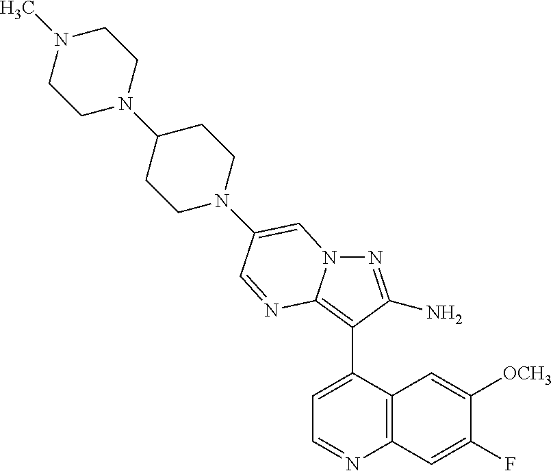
N1=C(N)C(C2=CC=NC3=C2C=C([OCH3])C(F)=C3)=C2N1C=C(N1CCC(N3CCN(C)CC3)CC1)C=N2
